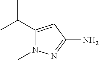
CC(C1=CC(N)=NN1C)C
